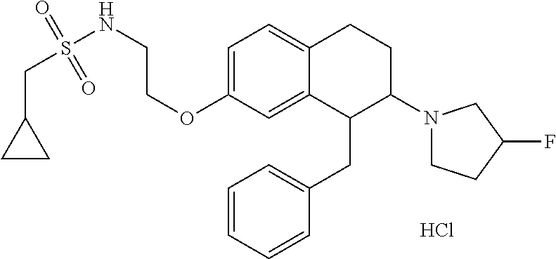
O(C1=CC=C2C(=C1)C(CC1=CC=CC=C1)C(N1CCC(F)C1)CC2)CCNS(CC1CC1)(=O)=O.Cl
